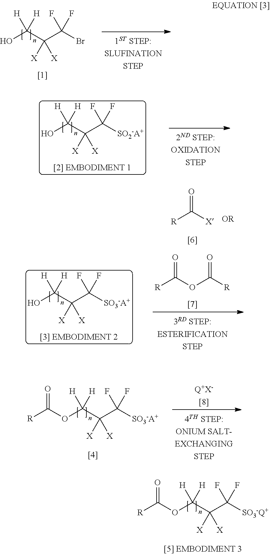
C(C(Br)(F)F)(C(O)([H])[H])([X])[X].C(C([SO2-A+])(F)F)(C(O)([H])[H])([X])[X].C(C([SO3-A+])(F)F)(C(O)([H])[H])([X])[X].[R]C([X])=O.[R]C(OC([R])=O)=O.C(C([SO3-Q+])(F)F)(C(OC([R])=O)([H])[H])([X])[X].C(C([SO3-A+])(F)F)(C(OC([R])=O)([H])[H])([X])[X]
